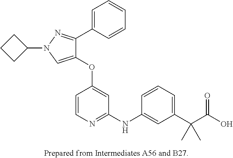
C1(OC2=CC(NC3=CC(C(C(O)=O)(C)C)=CC=C3)=NC=C2)=CN(C2CCC2)N=C1C1=CC=CC=C1
